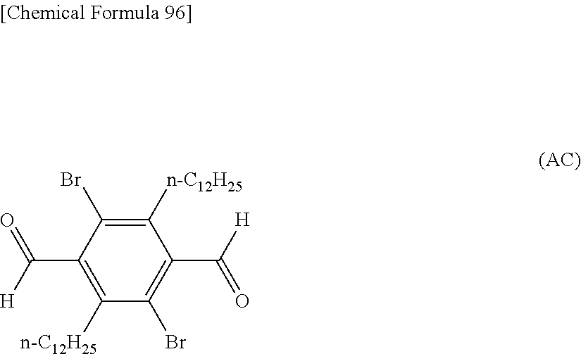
C1([n-C12H25])=C(Br)C(C(=O)[H])=C([n-C12H25])C(Br)=C1C(=O)[H]
